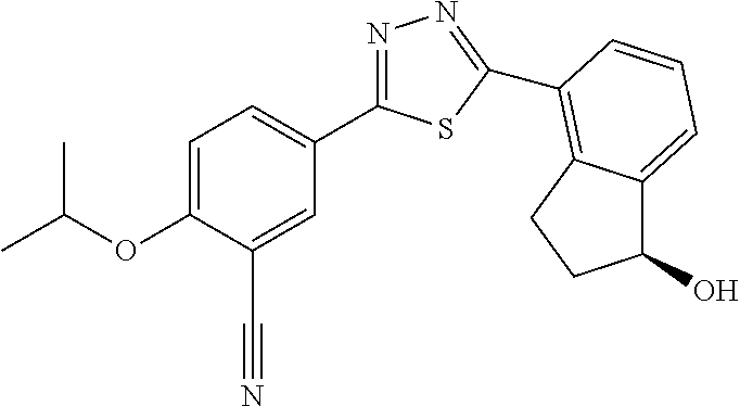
N1=C(C2=CC=C(OC(C)C)C(C#N)=C2)SC(C2=C3C(=CC=C2)C(O)CC3)=N1
